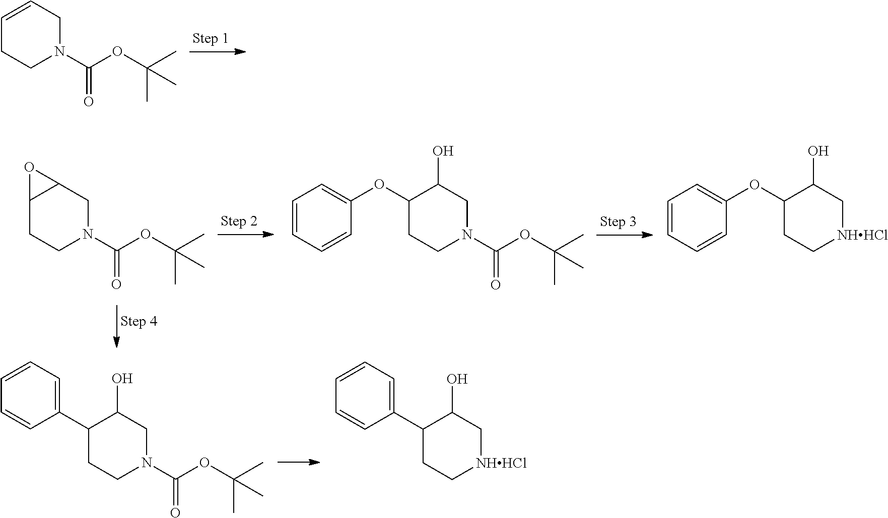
C1=CCN(C(OC(C)(C)C)=O)CC1.C12CCN(C(OC(C)(C)C)=O)CC1O2.C1(C2=CC=CC=C2)CCN(C(OC(C)(C)C)=O)CC1O.C1(OC2=CC=CC=C2)CCN(C(OC(C)(C)C)=O)CC1O.C1=CC=CC(C2CC[NHHCl]CC2O)=C1.C1(OC2CC[NHHCl]CC2O)=CC=CC=C1
